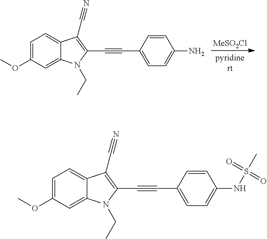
[MeSO2Cl].C1=C(OC)C=C2C(=C1)C(C#N)=C(C#CC1=CC=C(N)C=C1)N2CC.C1=C(OC)C=C2C(=C1)C(C#N)=C(C#CC1=CC=C(NS(C)(=O)=O)C=C1)N2CC
